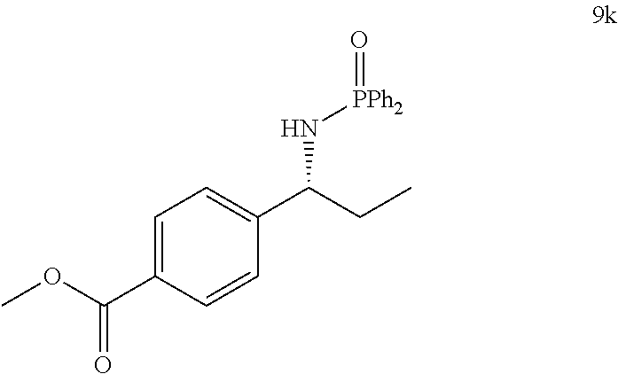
C1=C(C(OC)=O)C=CC(C(CC)N[PPh2]=O)=C1
